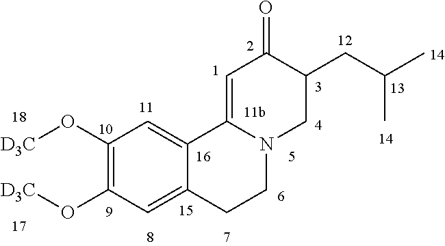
C1(O[D3C])=C(O[D3C])C=C2C(=C1)C1=CC(=O)C(CC(C)C)CN1CC2
